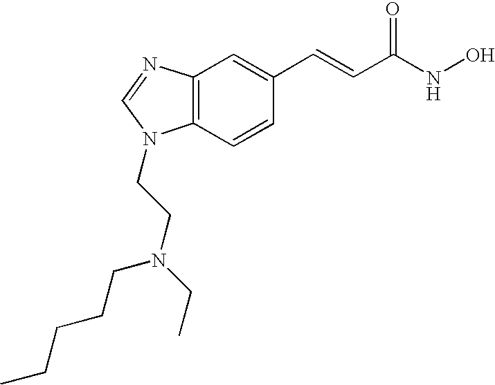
C12=C(C=CC(C=CC(NO)=O)=C1)N(CCN(CC)CCCCC)C=N2
